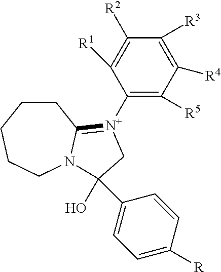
C1CCCCN2C1=[N+](C1=C([R5])C([R4])=C([R3])C([R2])=C1[R1])CC2(O)C1=CC=C([R])C=C1
